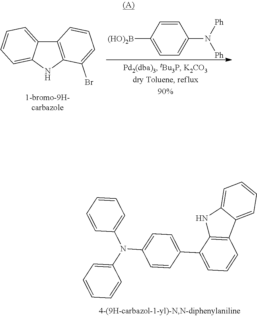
C12=C(NC3=CC=CC=C13)C(Br)=CC=C2.C1=C([(HO)2B])C=CC(N([Ph])[Ph])=C1.N1C2=C(C3=CC=CC=C13)C=CC=C2C1=CC=C(N(C2=CC=CC=C2)C2=CC=CC=C2)C=C1
